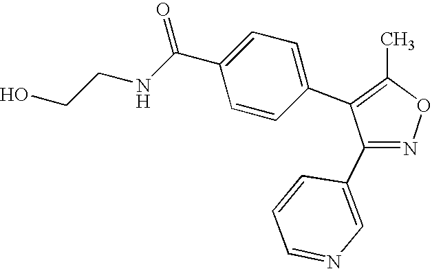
C1(C2=CN=CC=C2)=NOC(C)=C1C1=CC=C(C(NCCO)=O)C=C1
